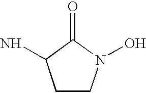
C1CN(O)C(=O)C1N
